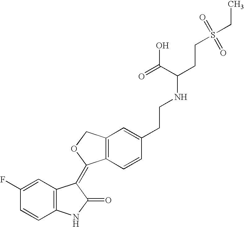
C1=C(F)C=CC2=C1C(=C1C3=C(CO1)C=C(CCNC(CCS(CC)(=O)=O)C(=O)O)C=C3)C(=O)N2
